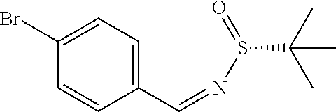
BrC1=CC=C(C=NS(C(C)(C)C)=O)C=C1
